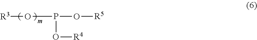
[R3]OP(O[R5])O[R4]
